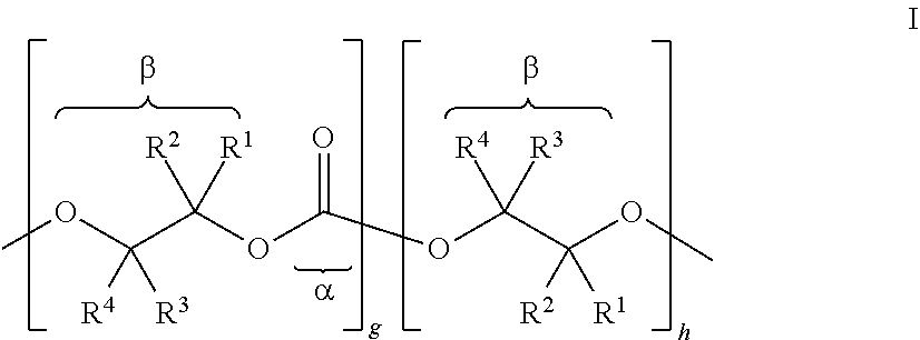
COC(C(OC(OC(C(OC)([R1])[R2])([R4])[R3])=O)([R2])[R1])([R3])[R4]
